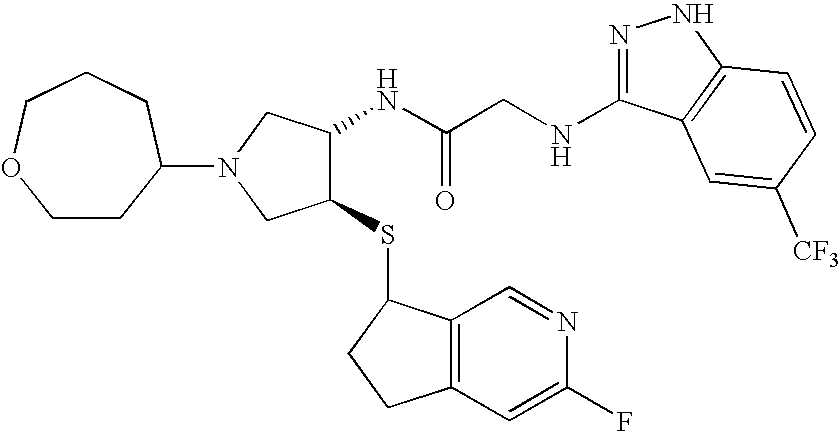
C(C(NC1C(SC2C3=C(C=C(F)N=C3)CC2)CN(C2CCOCCC2)C1)=O)NC1=NNC2=C1C=C([CF3])C=C2
